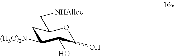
C1C([(H3C)2N])C(O)C(O)OC1C[NHAlloc]
